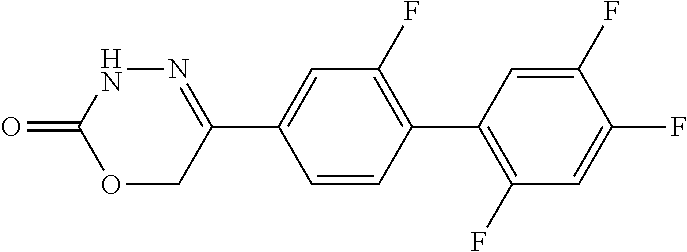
N1C(=O)OCC(C2=CC(F)=C(C3=C(F)C=C(F)C(F)=C3)C=C2)=N1
